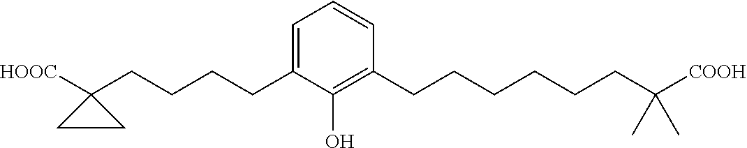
C1=CC(CCCCCCC([COOH])(C)C)=C(O)C(CCCCC2([HOOC])CC2)=C1
